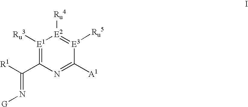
[E1]1([Ru3])=C(C([R1])=N[G])N=C([A1])[E3]([Ru5])=[E2]1[Ru4]
